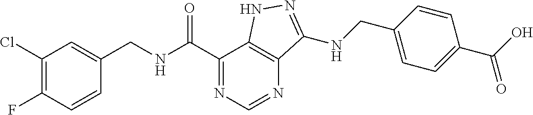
C1(Cl)=C(F)C=CC(CNC(=O)C2=NC=NC3=C2NN=C3NCC2=CC=C(C(O)=O)C=C2)=C1
